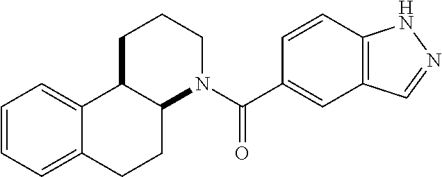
C12=C(C=CC(C(N3CCCC4C3CCC3=CC=CC=C43)=O)=C1)NN=C2
